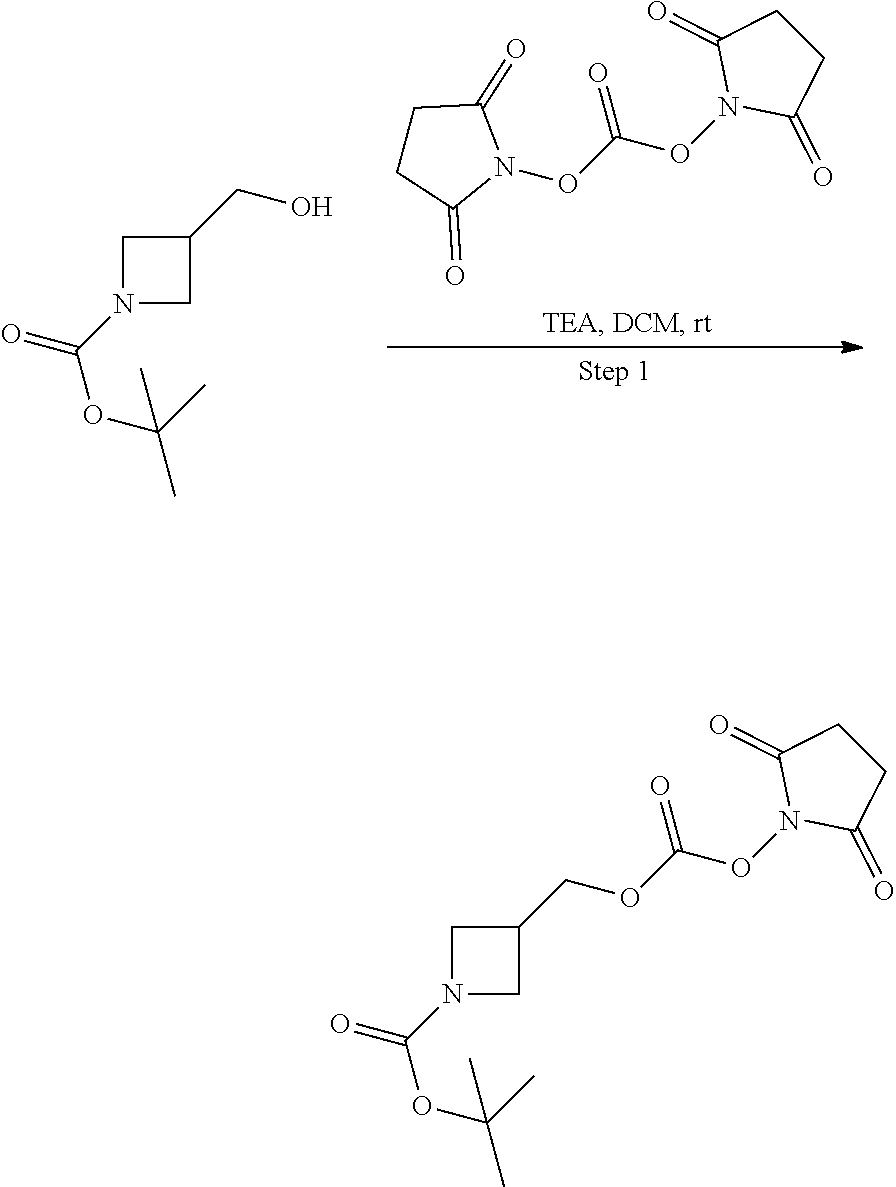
N1(OC(ON2C(=O)CCC2=O)=O)C(=O)CCC1=O.C1N(C(=O)OC(C)(C)C)CC1CO.C1N(C(=O)OC(C)(C)C)CC1COC(ON1C(=O)CCC1=O)=O
